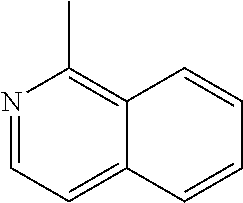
N1=CC=C2C(=C1C)C=CC=C2
